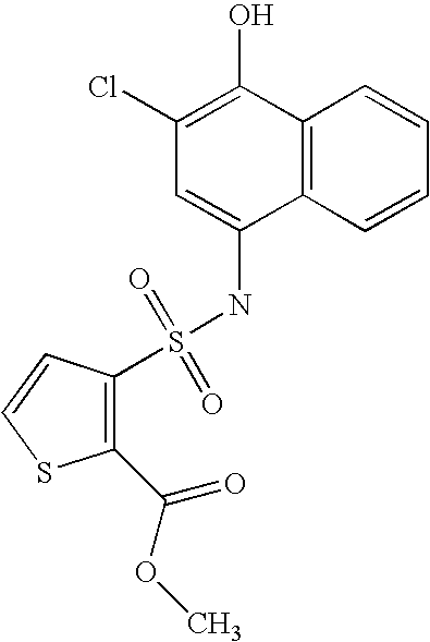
C12=C(C=CC=C1)C(NS(C1=C(C(=O)OC)SC=C1)(=O)=O)=CC(Cl)=C2O
